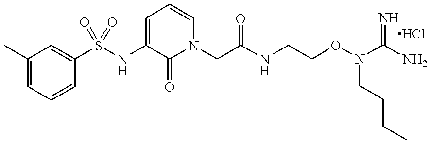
CC1=CC=CC(S(NC2=CC=CN(CC(NCCON(C(N)=N)CCCC)=O)C2=O)(=O)=O)=C1
